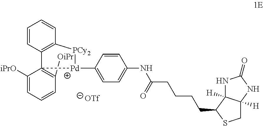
[OiPr]C1=C2(C3=C(C=CC=C3)[PCy2][Pd]2C2=CC=C(NC(CCCCC3SCC4([H])C3([H])NC(=O)N4)=O)C=C2)C([iPrO])=CC=C1
